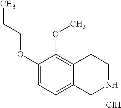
C1(OCCC)=CC=C2C(=C1OC)CCNC2.Cl
